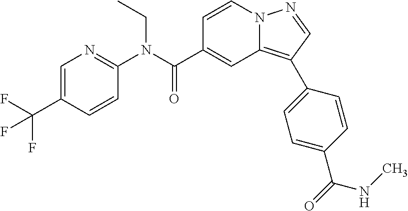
C1=CN2C(=C(C3=CC=C(C(=O)NC)C=C3)C=N2)C=C1C(N(C1=NC=C(C(F)(F)F)C=C1)CC)=O
